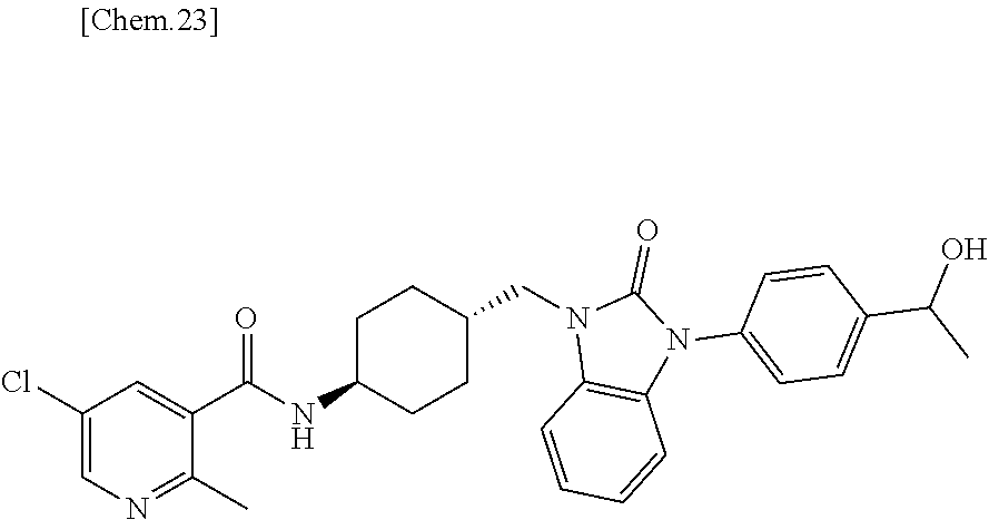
N1(CC2CCC(NC(=O)C3=CC(Cl)=CN=C3C)CC2)C2=C(N(C3=CC=C(C(O)C)C=C3)C1=O)C=CC=C2
